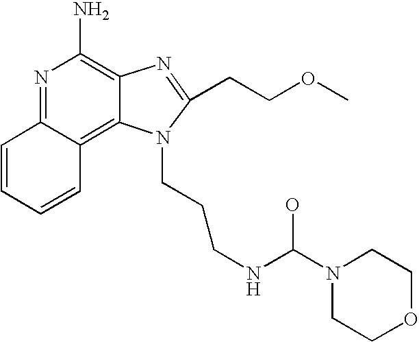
C1=CC=CC2=C3C(=C(N)N=C12)N=C(CCOC)N3CCCNC(O)N1CCOCC1
